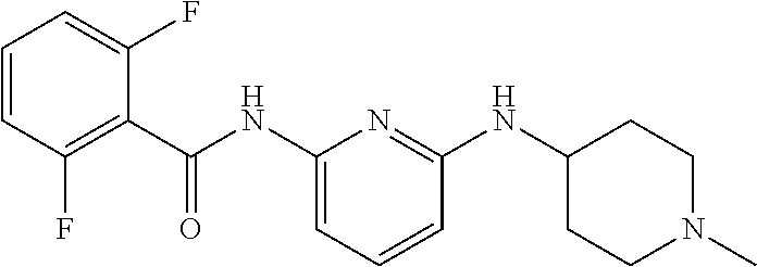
C1(NC(C2=C(F)C=CC=C2F)=O)=CC=CC(NC2CCN(C)CC2)=N1
